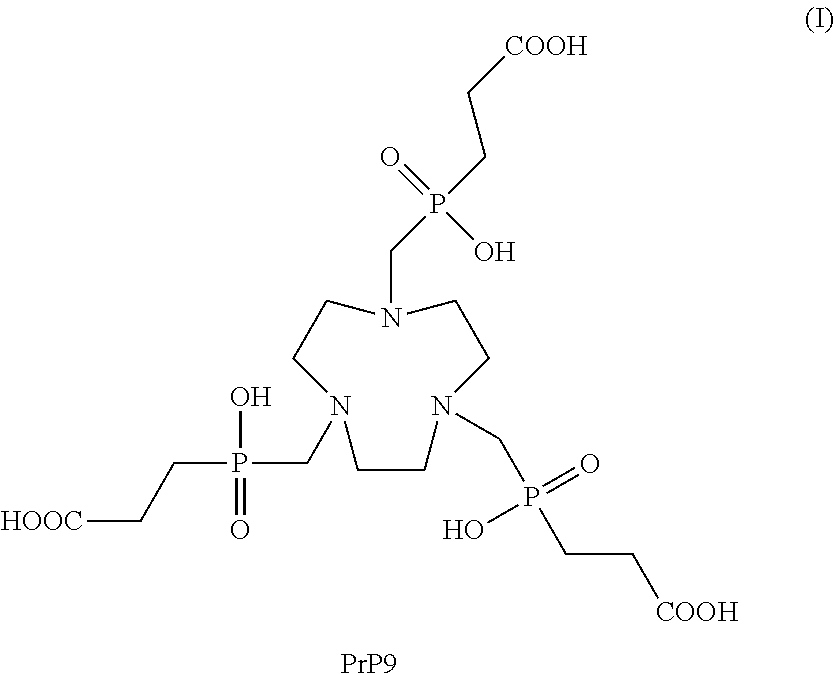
C1N(CP(CC[COOH])(=O)O)CCN(CP(CC[COOH])(=O)O)CCN(CP(CC[HOOC])(O)=O)C1.[PrP9]
